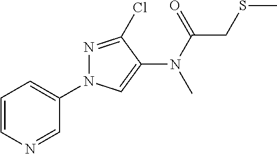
C1=CN=CC(N2N=C(Cl)C(N(C(=O)CSC)C)=C2)=C1
